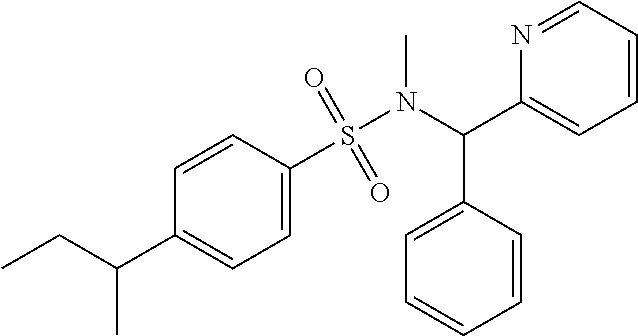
C1=C(S(N(C)C(C2=CC=CC=C2)C2=CC=CC=N2)(=O)=O)C=CC(C(CC)C)=C1
